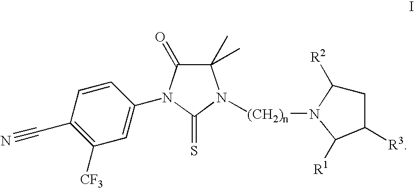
C1(C#N)=C([CF3])C=C(N2C(=O)C(C)(C)N([(CH2)n]N3C([R2])CC([R3])C3[R1])C2=S)C=C1
